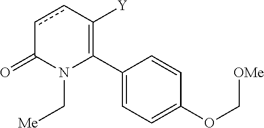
C1(C2=C([Y])ccC(=O)N2C[Me])=CC=C(OC[OMe])C=C1
